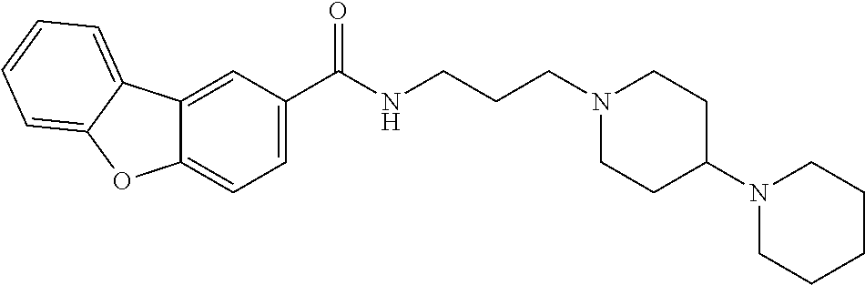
C12=CC=C(C(NCCCN3CCC(N4CCCCC4)CC3)=O)C=C1C1=CC=CC=C1O2
